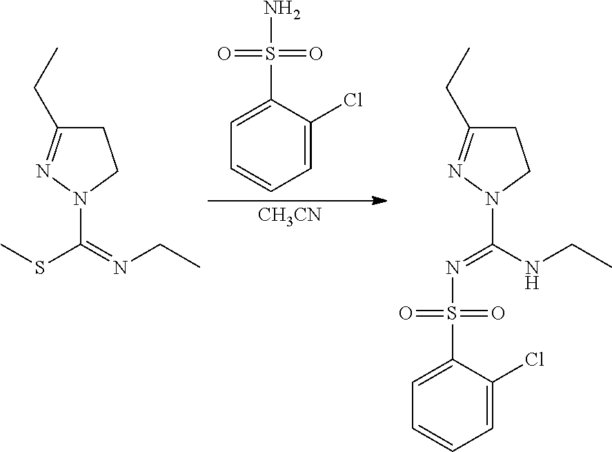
C1C(CC)=NN(C(=NCC)SC)C1.C1=C(Cl)C(S(=O)(=O)N)=CC=C1.[CH3CN].C1C(CC)=NN(C(NCC)=NS(=O)(=O)C2=CC=CC=C2Cl)C1
